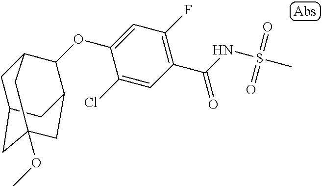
C1(OC2C3CC4(OC)CC(CC2C4)C3)=CC(F)=C(C(NS(C)(=O)=O)=O)C=C1Cl
